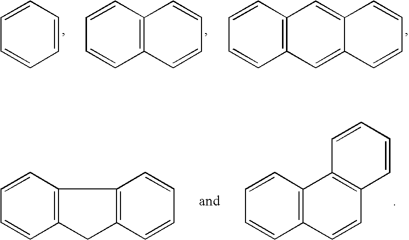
C1=CC=CC=C1.C1=CC2=C(C=C1)C=CC=C2.C1=CC2=C(C=C1)C=C1C(=C2)C=CC=C1.C1=CC2=C(C=C1)CC1=C2C=CC=C1.C1=CC2=C(C=C1)C=CC1=C2C=CC=C1
